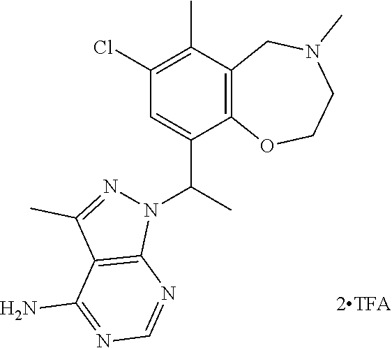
C12=C(C(C)=C(Cl)C=C1C(N1N=C(C)C3=C1N=CN=C3N)C)CN(C)CCO2
